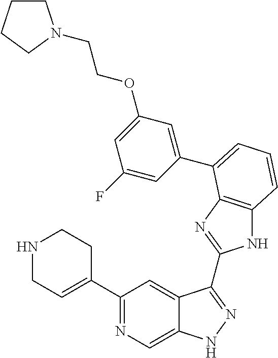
C1(C2=NC=C3C(=C2)C(C2=NC4=C(N2)C=CC=C4C2=CC(OCCN4CCCC4)=CC(F)=C2)=NN3)=CCNCC1
